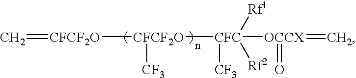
C=[CFCF2O][CFCF2O]([CFC]([CF3])([OCCX](=C)=O)([Rf1])[Rf2])[CF3]
